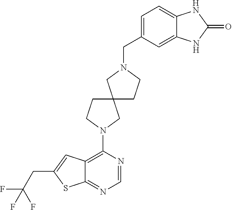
C12=C(N3CCC4(C3)CCN(CC3=CC=C5C(=C3)NC(=O)N5)C4)N=CN=C1SC(CC(F)(F)F)=C2
